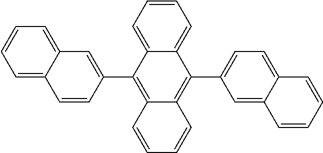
C12=C(C3=CC4=CC=CC=C4C=C3)C3=CC=CC=C3C(C3=CC=C4C(=C3)C=CC=C4)=C1C=CC=C2
